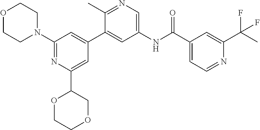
C1(C(NC2=CN=C(C)C(C3=CC(N4CCOCC4)=NC(C4COCCO4)=C3)=C2)=O)=CC=NC(C(F)(C)F)=C1
